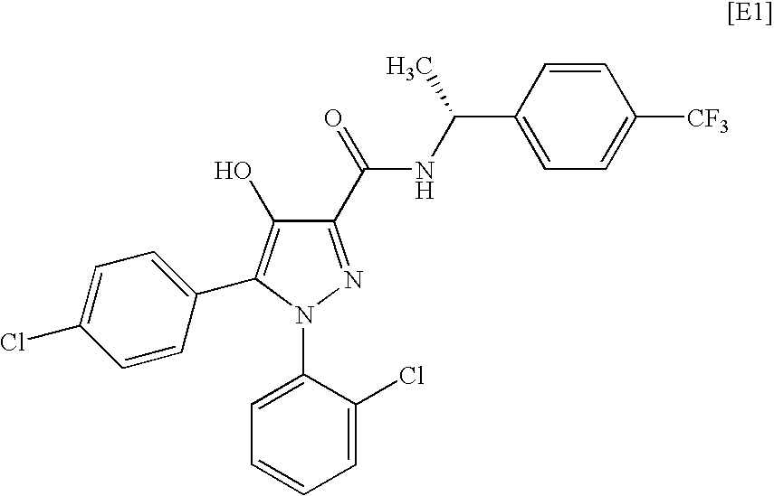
C1(C(NC(C2=CC=C([CF3])C=C2)C)=O)=NN(C2=CC=CC=C2Cl)C(C2=CC=C(Cl)C=C2)=C1O
